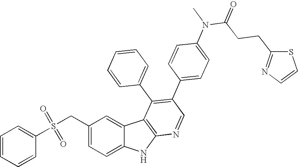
C(C1=CC=C2C(=C1)C1=C(N2)N=CC(C2=CC=C(N(C(CCC3=NC=CS3)=O)C)C=C2)=C1C1=CC=CC=C1)S(C1=CC=CC=C1)(=O)=O
